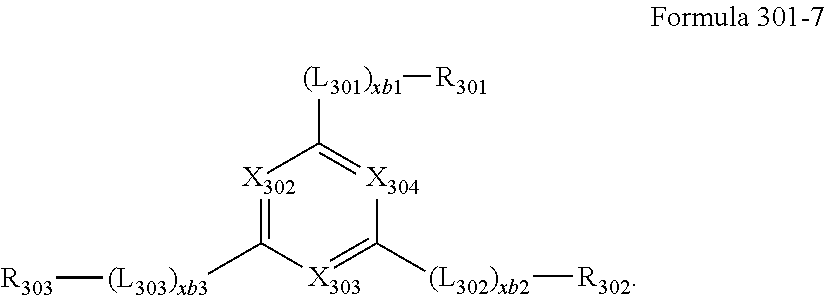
[X302]1=C([(L303)xb3][R303])[X303]=C([(L302)xb2][R302])[X304]=C1[(L301)xb1][R301]
